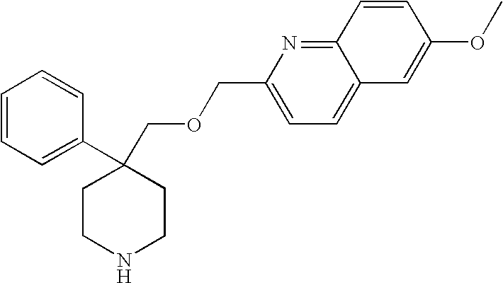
C1=CC=C(C2(COCC3=CC=C4C(=N3)C=CC(OC)=C4)CCNCC2)C=C1
